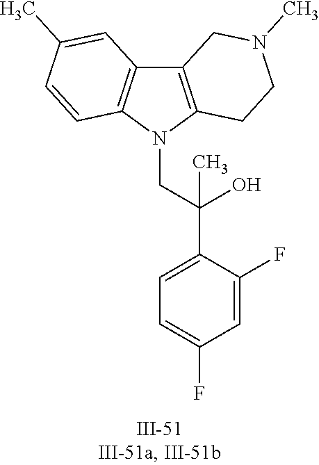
N1(CC(C2=CC=C(F)C=C2F)(O)C)C2=C(C3=C1C=CC(C)=C3)CN(C)CC2
